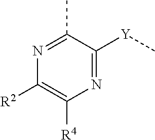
N1=C([Y]C)C(C)=NC([R2])=C1[R4]
